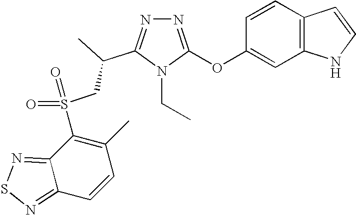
N1=C(OC2=CC3=C(C=C2)C=CN3)N(CC)C(C(C)CS(C2=C(C)C=CC3=NSN=C23)(=O)=O)=N1
